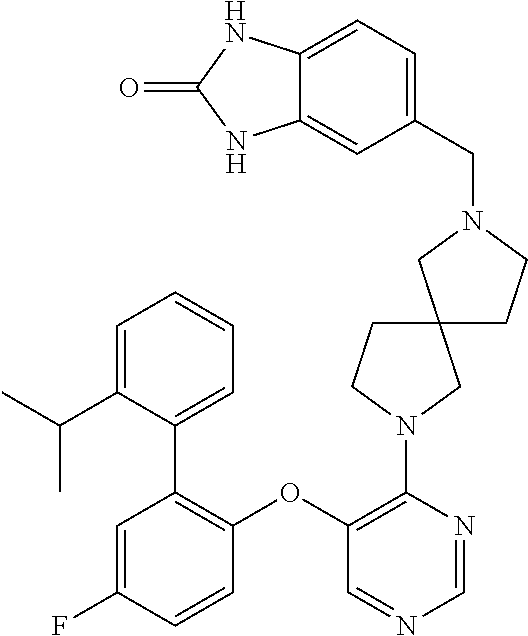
C1(OC2=C(N3CC4(CC3)CCN(CC3=CC=C5C(=C3)NC(=O)N5)C4)N=CN=C2)=C(C2=CC=CC=C2C(C)C)C=C(F)C=C1
